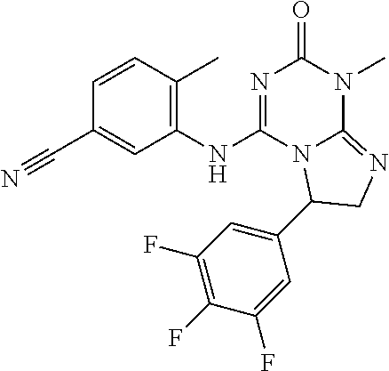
C1=CC(C)=C(NC2=NC(=O)N(C)C3=NCC(C4=CC(F)=C(F)C(F)=C4)N23)C=C1C#N
